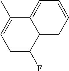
C12=CC=CC=C1C(C)=CC=C2F
